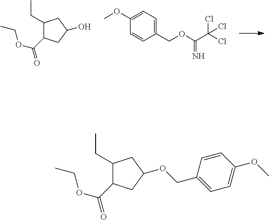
C1(COC(C(Cl)(Cl)Cl)=N)=CC=C(OC)C=C1.C1(CC)C(C(OCC)=O)CC(O)C1.C1(CC)C(C(OCC)=O)CC(OCC2=CC=C(OC)C=C2)C1
